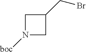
N1([boc])CC(CBr)C1
